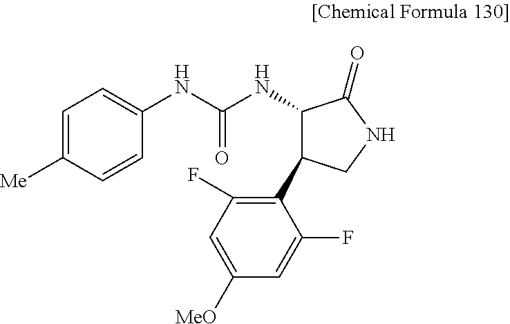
C1=C([Me])C=CC(NC(=O)NC2C(C3=C(F)C=C([MeO])C=C3F)CNC2=O)=C1
